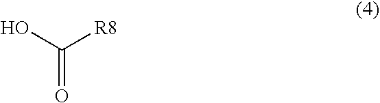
OC([R8])=O
